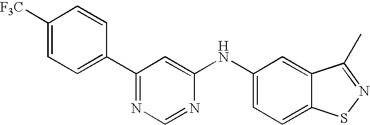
C1([F3C])=CC=C(C2=NC=NC(NC3=CC=C4C(=C3)C(C)=NS4)=C2)C=C1
